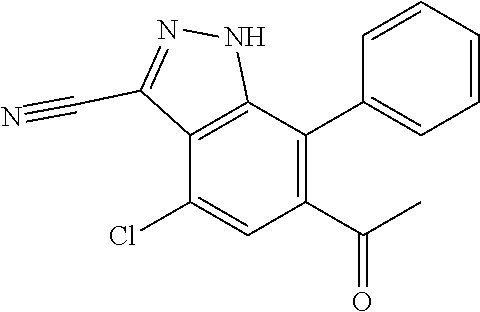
C1(C(C)=O)=C(C2=CC=CC=C2)C2=C(C(Cl)=C1)C(C#N)=NN2
